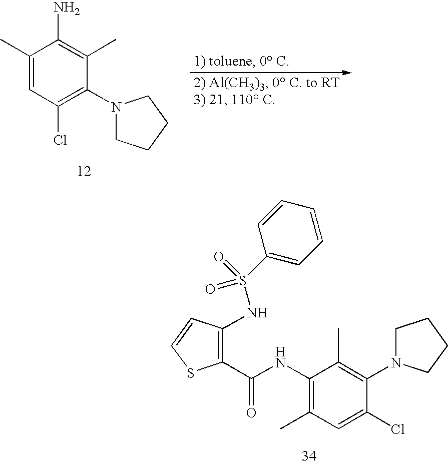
C1(C)=CC(Cl)=C(N2CCCC2)C(C)=C1N.C1(NC(C2=C(NS(C3=CC=CC=C3)(=O)=O)C=CS2)=O)=C(C)C=C(Cl)C(N2CCCC2)=C1C
